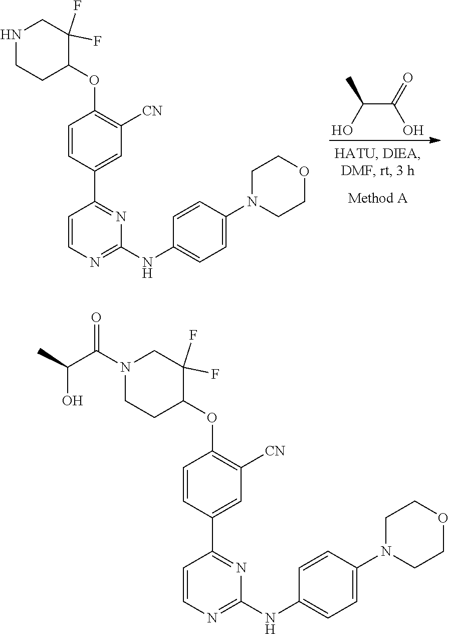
OC(C(C)O)=O.C1=CN=C(NC2=CC=C(N3CCOCC3)C=C2)N=C1C1=CC([CN])=C(OC2CCNCC2(F)F)C=C1.C1=CN=C(NC2=CC=C(N3CCOCC3)C=C2)N=C1C1=CC([CN])=C(OC2CCN(C(C(C)O)=O)CC2(F)F)C=C1
